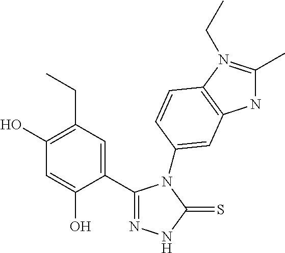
C1(C2=CC(CC)=C(O)C=C2O)=NNC(=S)N1C1=CC2=C(N(CC)=C(C)N2)C=C1
